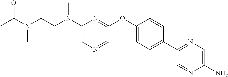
CC(N(C)CCN(C)C1=CN=CC(OC2=CC=C(C3=NC=C(N)N=C3)C=C2)=N1)=O
